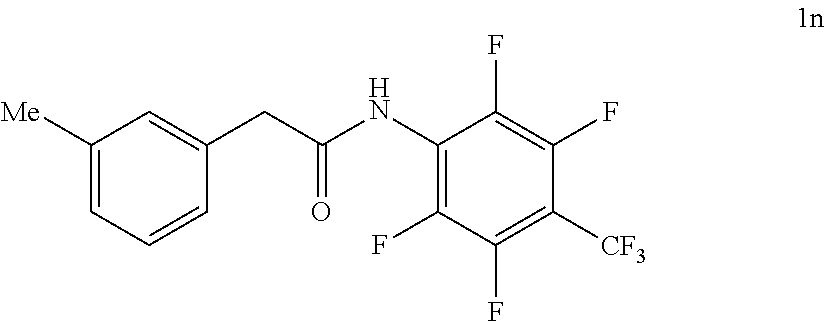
C1([Me])=CC=CC(CC(NC2=C(F)C(F)=C([CF3])C(F)=C2F)=O)=C1
